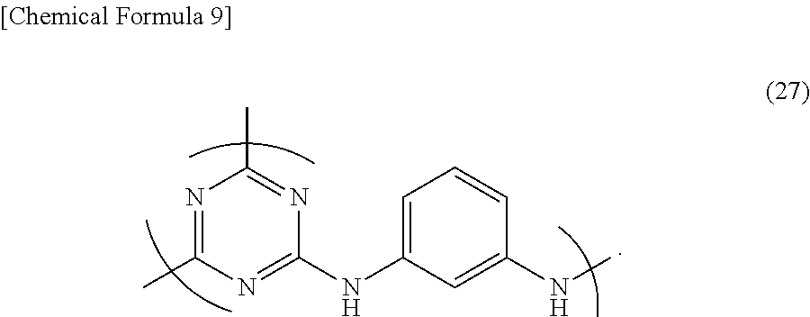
C1(NC2=NC(C)=NC(C)=N2)=CC=CC(NC)=C1
